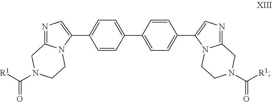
C1=CC(C2=CC=C(C3=CN=C4N3CCN(C([R1])=O)C4)C=C2)=CC=C1C1=CN=C2N1CCN(C([R1])=O)C2
